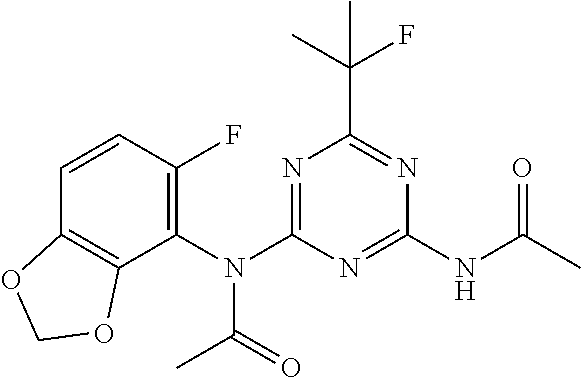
C1=CC(F)=C(N(C2=NC(C(C)(F)C)=NC(NC(C)=O)=N2)C(=O)C)C2=C1OCO2
